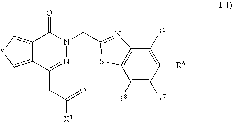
C12=CSC=C1C(CC([X5])=O)=NN(CC1=NC3=C(S1)C([R8])=C([R7])C([R6])=C3[R5])C2=O
